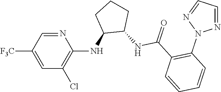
N1=CC([F3C])=CC(Cl)=C1NC1C(NC(C2=C(N3N=CC=N3)C=CC=C2)=O)CCC1
